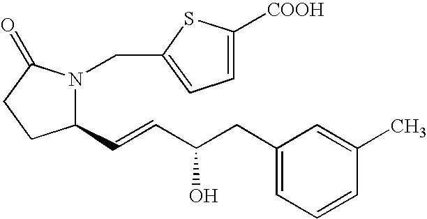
C1(C=CC(CC2=CC=CC(C)=C2)O)N(CC2=CC=C([COOH])S2)C(=O)CC1
